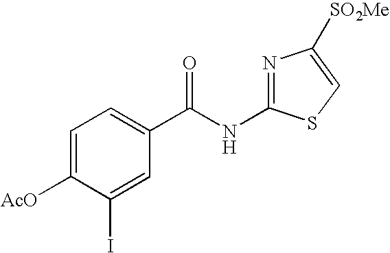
C1=C([AcO])C(I)=CC(C(NC2=NC([SO2Me])=CS2)=O)=C1
